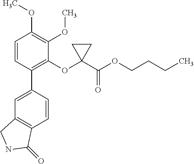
C1=C(C2=C(OC3(C(OCCCC)=O)CC3)C(OC)=C(OC)C=C2)C=CC2=C1CNC2=O
